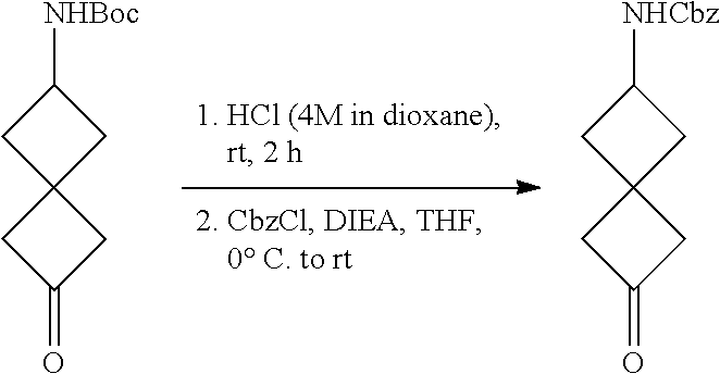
C1C2(CC1[NHBoc])CC(=O)C2.C1C2(CC1[NHCbz])CC(=O)C2
